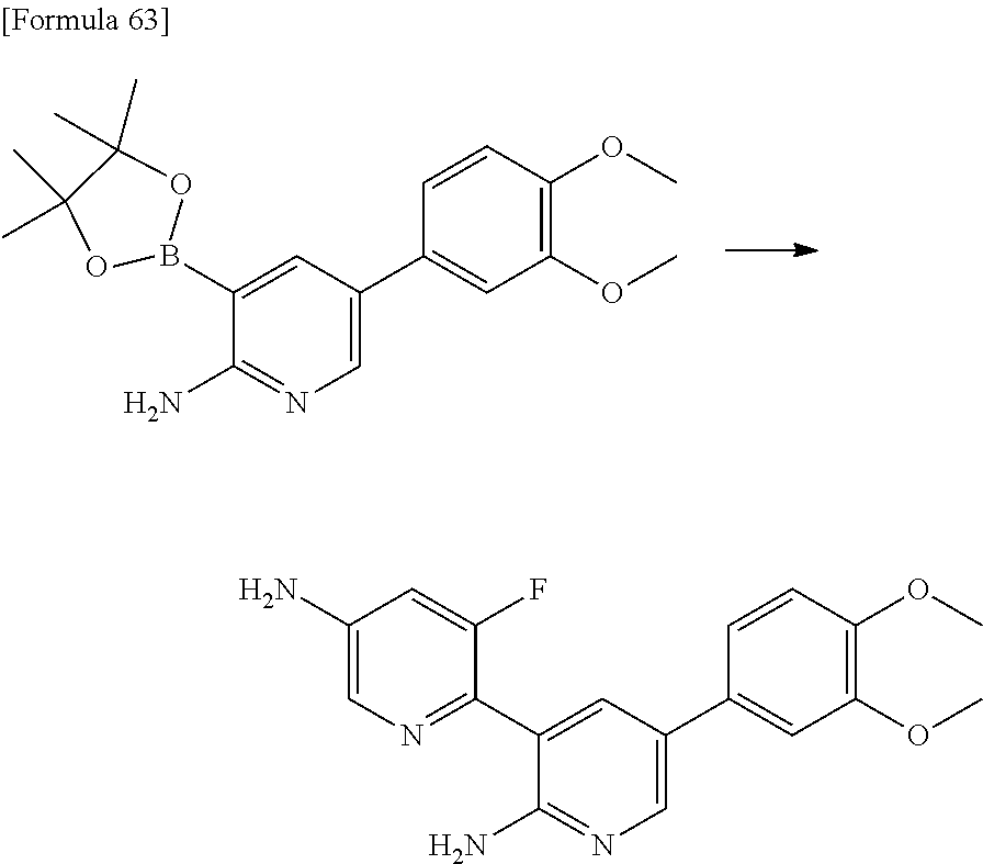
C1(C2=CC(OC)=C(OC)C=C2)=CN=C(N)C(B2OC(C)(C)C(C)(C)O2)=C1.C1(C2=CC(OC)=C(OC)C=C2)=CN=C(N)C(C2=NC=C(N)C=C2F)=C1
